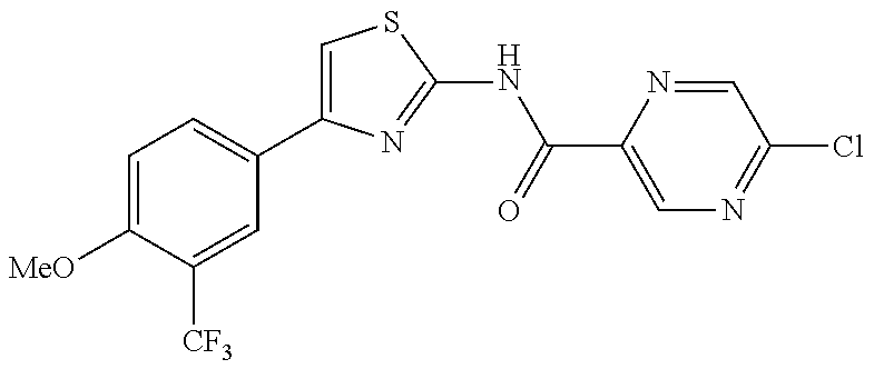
C1=C(C2=CC=C([MeO])C([CF3])=C2)N=C(NC(C2=CN=C(Cl)C=N2)=O)S1
